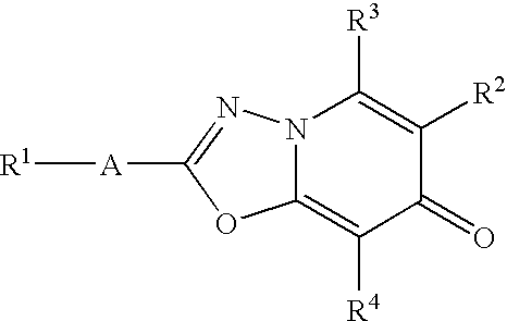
C12=C([R4])C(=O)C([R2])=C([R3])N1N=C([A][R1])O2
